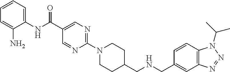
C1(NC(C2=CN=C(N3CCC(CNCC4=CC5=C(C=C4)N(C(C)C)N=N5)CC3)N=C2)=O)=CC=CC=C1N
